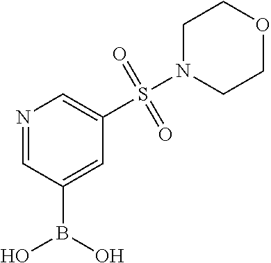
N1=CC(B(O)O)=CC(S(N2CCOCC2)(=O)=O)=C1
